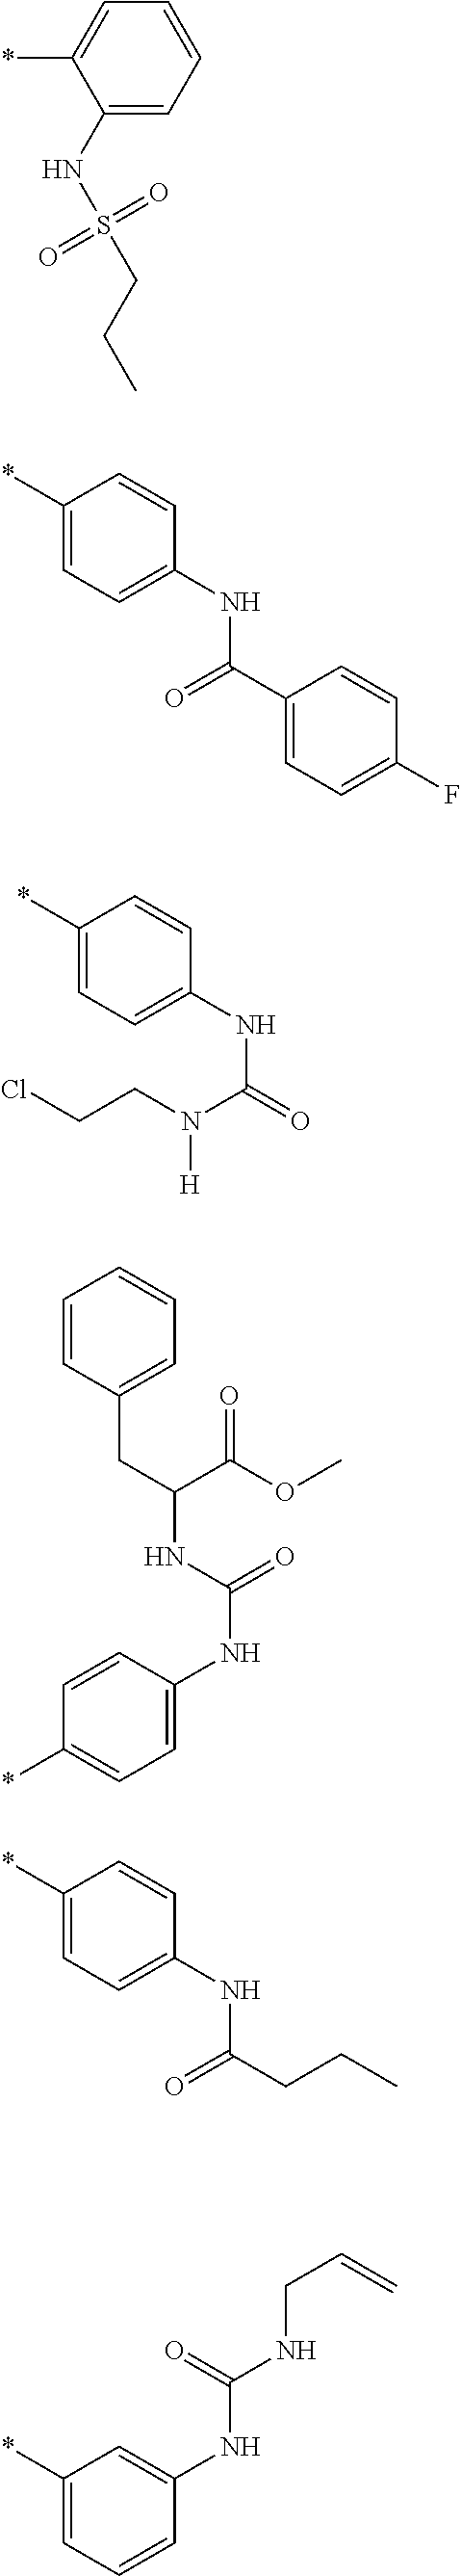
*C1=CC=CC=C1NS(CCC)(=O)=O.C1(*)=CC=C(NC(=O)C2=CC=C(F)C=C2)C=C1.C1(*)=CC=C(NC(=O)N(CCCl)[H])C=C1.C1=CC(CC(C(OC)=O)NC(=O)NC2=CC=C(*)C=C2)=CC=C1.C1(*)=CC=C(NC(CCC)=O)C=C1.C1(*)=CC=CC(NC(=O)NCC=C)=C1
